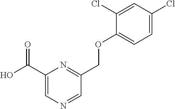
C1(C(O)=O)=CN=CC(COC2=CC=C(Cl)C=C2Cl)=N1
